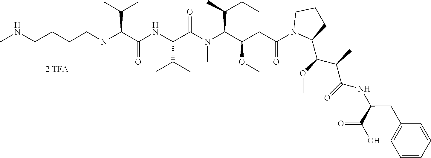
CNCCCCN(C(C(NC(C(N(C(C(CC(N1C(C(OC)C(C)C(=O)NC(C(O)=O)CC2=CC=CC=C2)CCC1)=O)OC)C(C)CC)C)=O)C(C)C)=O)C(C)C)C
